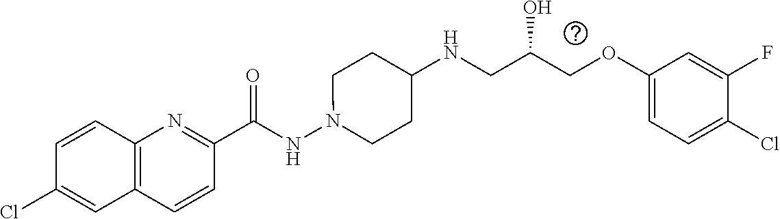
C1(C(NN2CCC(NCC(COC3=CC=C(Cl)C(F)=C3)O)CC2)=O)=NC2=C(C=C1)C=C(Cl)C=C2
